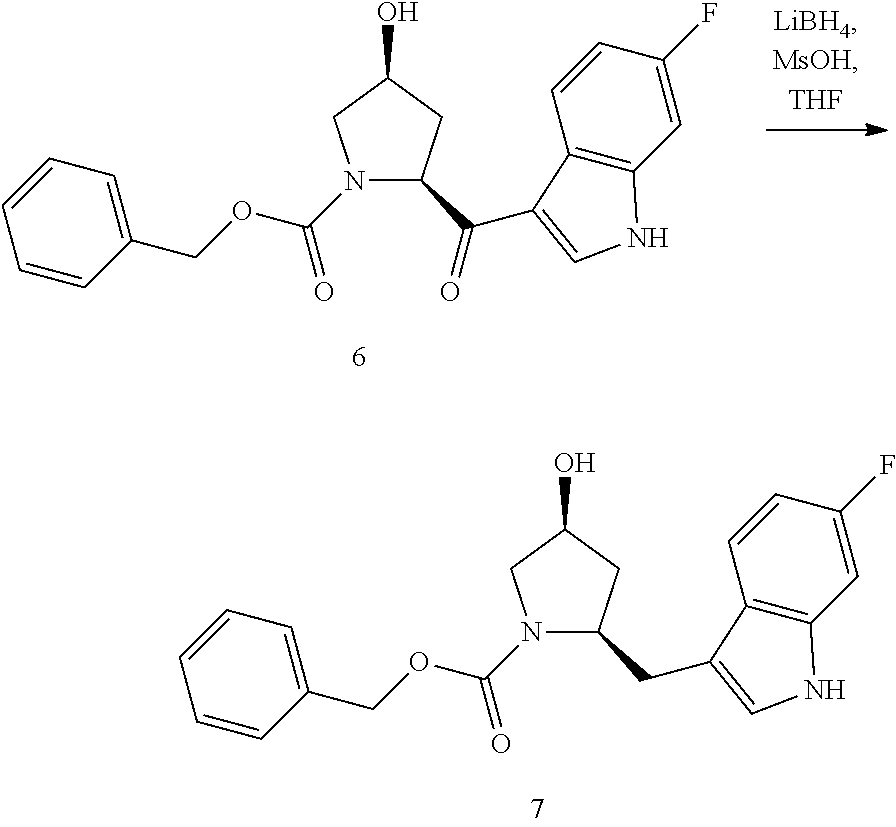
N1(C(OCC2=CC=CC=C2)=O)C(C(=O)C2=CNC3=C2C=CC(F)=C3)CC(O)C1.N1(C(OCC2=CC=CC=C2)=O)C(CC2=CNC3=C2C=CC(F)=C3)CC(O)C1
